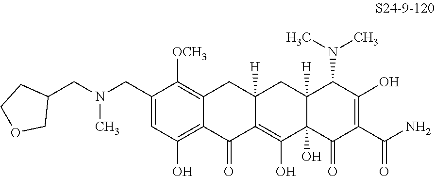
C1(CN(CC2CCOC2)C)=CC(O)=C2C(=C1[OCH3])CC1([H])C(=C(O)C3(O)C([H])(C1)C(N(C)C)C(O)=C(C(N)=O)C3=O)C2=O
